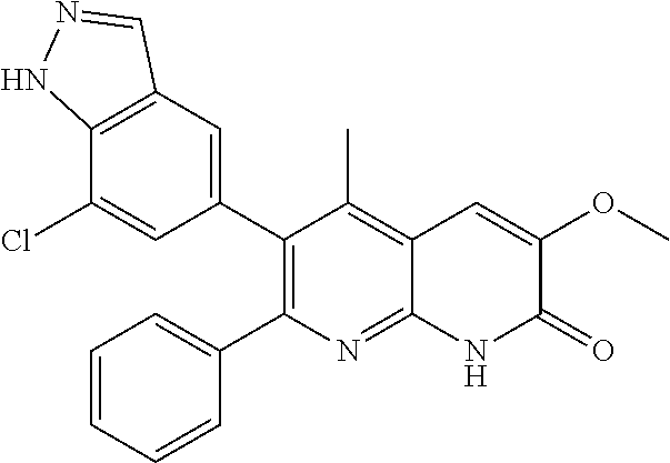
C12=C(C=C(C3=C(C4=CC=CC=C4)N=C4C(=C3C)C=C(OC)C(=O)N4)C=C1Cl)C=NN2
